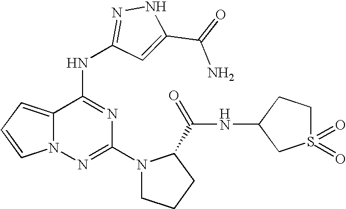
C1(N2CCCC2C(NC2CS(=O)(=O)CC2)=O)=NN2C(=CC=C2)C(NC2=NNC(C(=O)N)=C2)=N1
